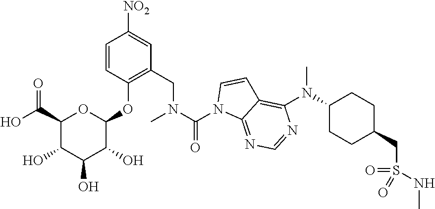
N1=C2C(=C(N(C3CCC(CS(=O)(=O)NC)CC3)C)N=C1)C=CN2C(N(CC1=C(OC2C(O)C(O)C(O)C(C(O)=O)O2)C=CC([NO2])=C1)C)=O
